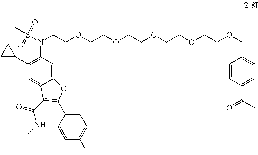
C12=CC(N(S(C)(=O)=O)CCOCCOCCOCCOCCOCC3=CC=C(C(=O)C)C=C3)=C(C3CC3)C=C1C(C(=O)NC)=C(C1=CC=C(F)C=C1)O2
